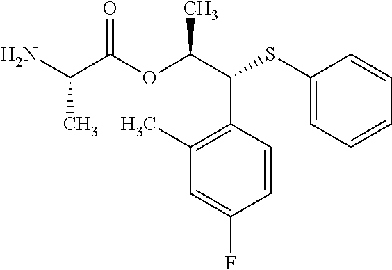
C1(C)=C(C(C(OC(C(N)C)=O)C)SC2=CC=CC=C2)C=CC(F)=C1
